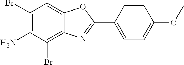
C1(Br)=C(N)C(Br)=C2C(=C1)OC(C1=CC=C(OC)C=C1)=N2
